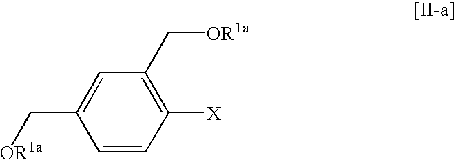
C1([X])=C(C[OR1a])C=C(C[OR1a])C=C1
